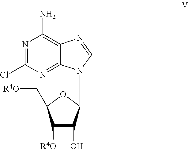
C1([R4O])C(O)C(N2C3=NC(Cl)=NC(N)=C3N=C2)OC1C[R4O]
